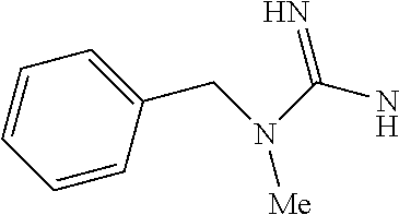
NC(N([Me])CC1=CC=CC=C1)=N
